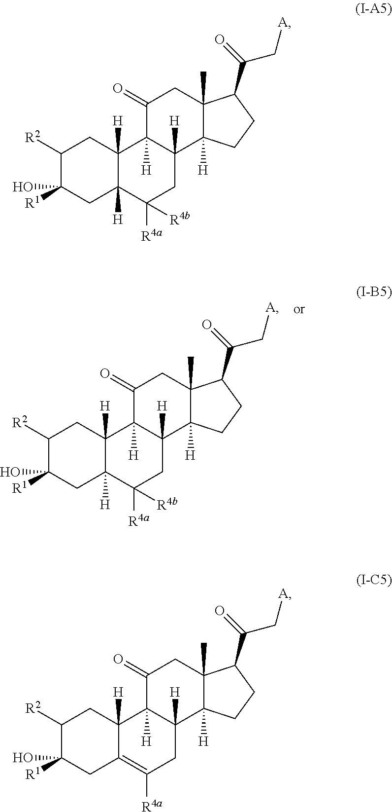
C1([R2])C([R1])(O)CC2([H])C([H])(C1)C1([H])C([H])(CC2([R4a])[R4b])C2([H])C(C)(CC1=O)C(C(C[A])=O)CC2.C1([R2])C([R1])(O)CC2([H])C([H])(C1)C1([H])C([H])(CC2([R4a])[R4b])C2([H])C(C)(CC1=O)C(C(C[A])=O)CC2.C1([R2])C([R1])(O)CC2=C([R4a])CC3([H])C([H])(C2([H])C1)C(=O)CC1(C)C3([H])CCC1C(C[A])=O
